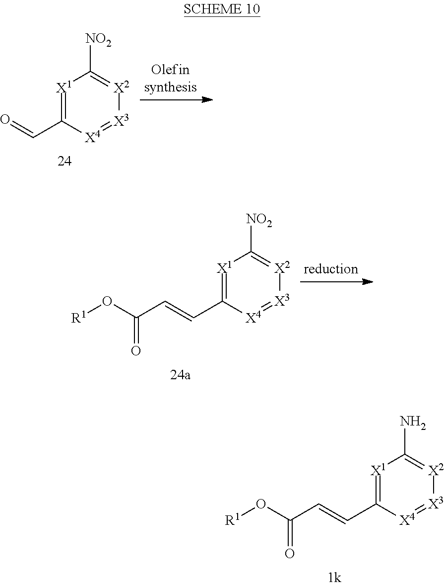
[X1]1=C(C=CC(O[R1])=O)[X4]=[X3][X2]=C1N.[X1]1=C(C=O)[X4]=[X3][X2]=C1[NO2].[X1]1=C(C=CC(O[R1])=O)[X4]=[X3][X2]=C1[NO2]
